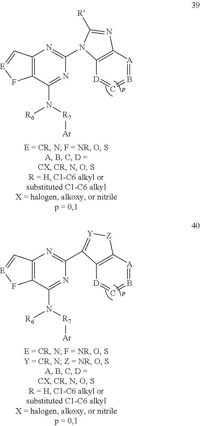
C12=C(C=[E]F1)N=C(N1C3=C([A]=B=C=[D]3)N=C1[R])N=C2N([R7][Ar])[R6].C12=C(C=[E]F1)N=C(C1=[Y][Z]C3=C1[D]=C=B=[A]3)N=C2N([R7][Ar])[R6]
